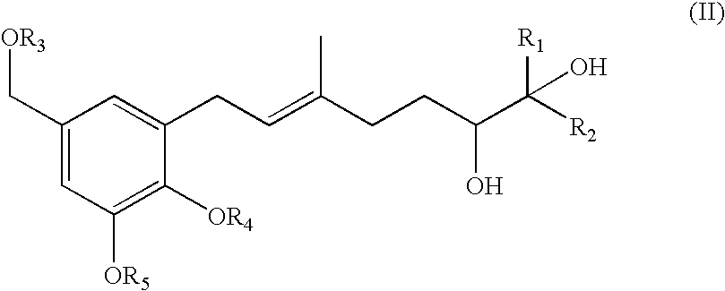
C1(C[OR3])=CC([OR5])=C([OR4])C(CC=C(CCC(C([R1])([R2])O)O)C)=C1
